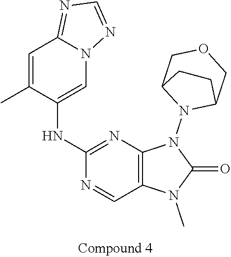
C1=C(C)C(NC2=NC3=C(C=N2)N(C)C(=O)N3N2C3COCC2CC3)=CN2C1=NC=N2
